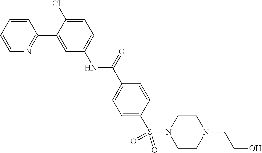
C1=CC=CN=C1C1=CC(NC(C2=CC=C(S(N3CCN(CCO)CC3)(=O)=O)C=C2)=O)=CC=C1Cl
